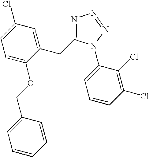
C1(CC2=NN=NN2C2=CC=CC(Cl)=C2Cl)=CC(Cl)=CC=C1OCC1=CC=CC=C1
